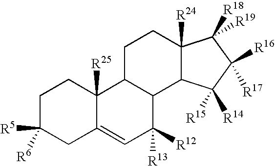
C1C([R5])([R6])CC2=CC([R12])([R13])C3C(C2([R25])C1)CCC1([R24])C3C([R14])([R15])C([R16])([R17])C1([R18])[R19]
